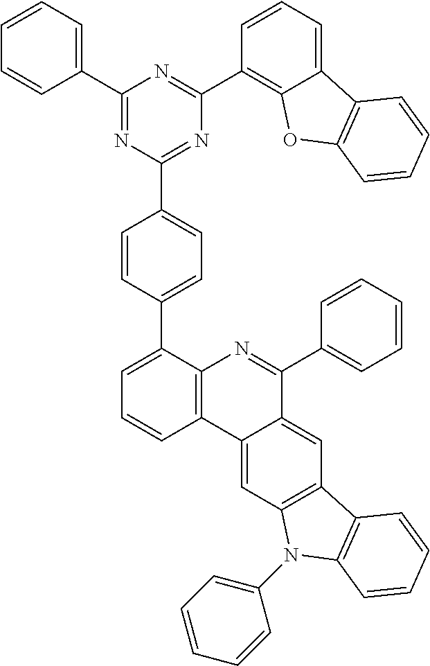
C1=CC=C(C2=NC(C3=CC=C(C4=CC=CC5=C4N=C(C4=CC=CC=C4)C4=CC6=C(C=C54)N(C4=CC=CC=C4)C4=C6C=CC=C4)C=C3)=NC(C3=C4C(=CC=C3)C3=C(O4)C=CC=C3)=N2)C=C1
